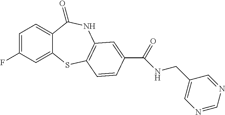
C1=C(F)C=C2C(=C1)C(=O)NC1=C(S2)C=CC(C(=O)NCC2=CN=CN=C2)=C1
